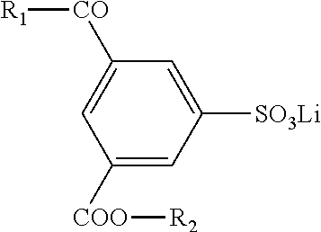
C1([COO][R2])=CC([SO3Li])=CC([CO][R1])=C1
